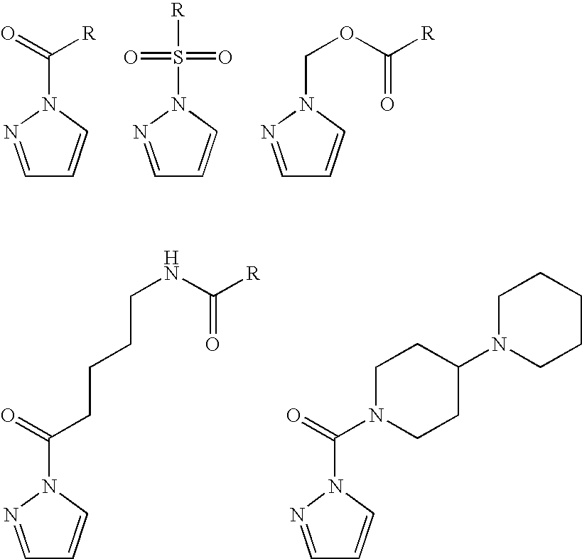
C1=NN(C(=O)[R])C=C1.C1=NN(S(=O)([R])=O)C=C1.C1=NN(COC([R])=O)C=C1.C1=NN(C(=O)CCCCNC(=O)[R])C=C1.C1=NN(C(=O)N2CCC(N3CCCCC3)CC2)C=C1
